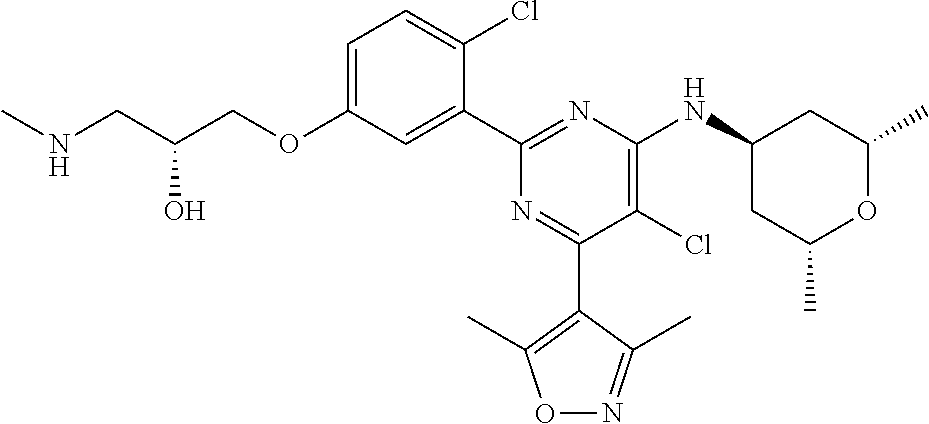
C1=C(OCC(CNC)O)C=C(C2=NC(NC3CC(C)OC(C)C3)=C(Cl)C(C3=C(C)ON=C3C)=N2)C(Cl)=C1
